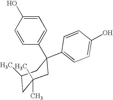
C1=CC(C2(C3=CC=C(O)C=C3)CC(C)(C)CC(C)C2)=CC=C1O
